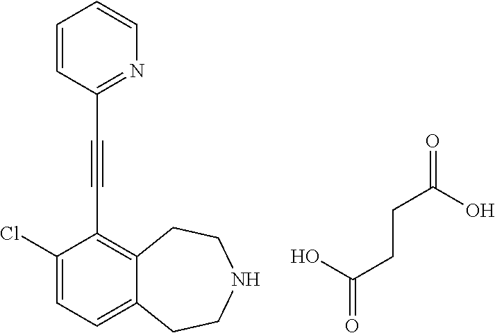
C1(Cl)=CC=C2C(=C1C#CC1=NC=CC=C1)CCNCC2.OC(CCC(O)=O)=O
